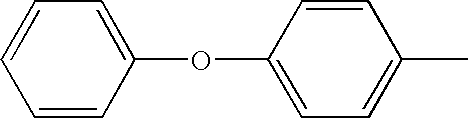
C1=CC(OC2=CC=C(C)C=C2)=CC=C1
